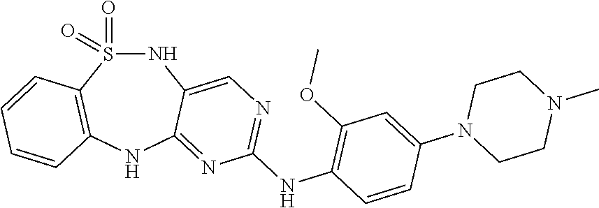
N1S(=O)(=O)C2=C(NC3=NC(NC4=C(OC)C=C(N5CCN(C)CC5)C=C4)=NC=C13)C=CC=C2
